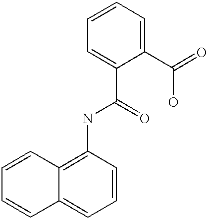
C1=CC2=CC=CC(NC(=O)C3=CC=CC=C3C(=O)O)=C2C=C1
